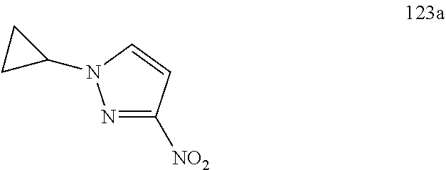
N1=C([NO2])C=CN1C1CC1
